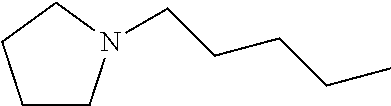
C1CN(CCCCC)CC1
